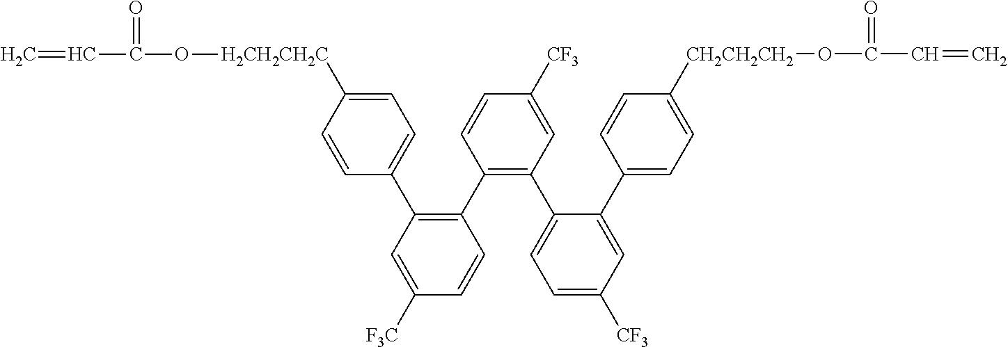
C1(C2=C(C3=CC=C([H2CH2CH2C]OC(C=C)=O)C=C3)C=C([F3C])C=C2)=C(C2=CC=C([CF3])C=C2C2=CC=C([CH2CH2CH2]OC(C=C)=O)C=C2)C=C([CF3])C=C1
